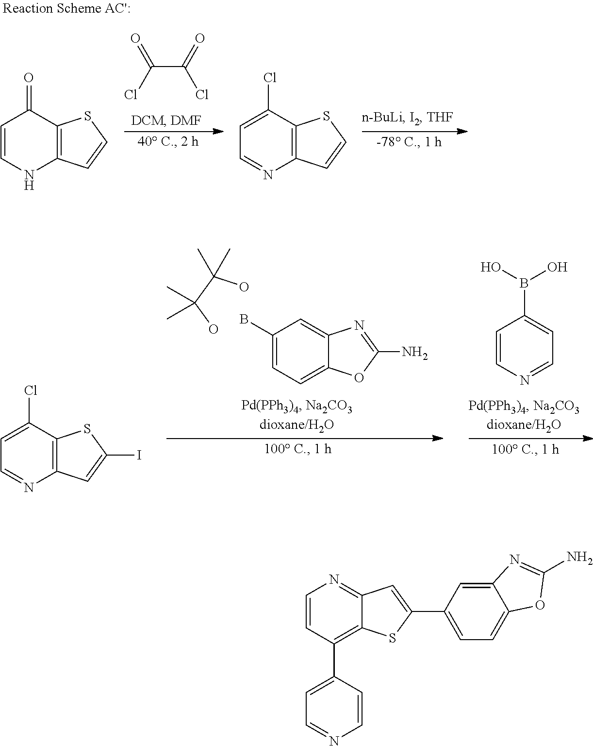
OC(C(O)(C)C)(C)C.C1(B)=CC=C2C(=C1)N=C(N)O2.C1=CN=CC=C1B(O)O.C1=C(Cl)C2=C(N=C1)C=C(I)S2.C(C(Cl)=O)(Cl)=O.C1=CNC2=C(C1=O)SC=C2.C1=C(Cl)C2=C(N=C1)C=CS2.C1=CC(C2=CC=NC=C2)=C2C(=N1)C=C(C1=CC=C3C(=C1)N=C(N)O3)S2
